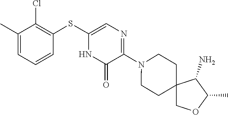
N1(C2=NC=C(SC3=C(Cl)C(C)=CC=C3)NC2=O)CCC2(CC1)COC(C)C2N
